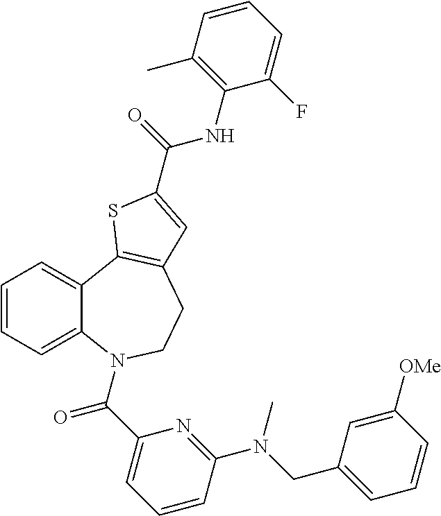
C1=CC=C2C(=C1)C1=C(CCN2C(C2=CC=CC(N(CC3=CC=CC([OMe])=C3)C)=N2)=O)C=C(C(NC2=C(C)C=CC=C2F)=O)S1
